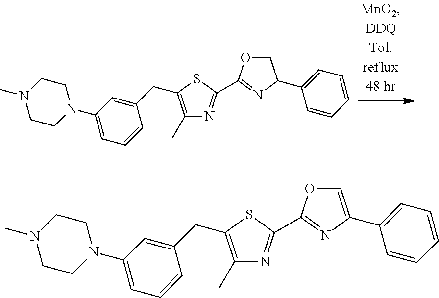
O1CC(C2=CC=CC=C2)N=C1C1=NC(C)=C(CC2=CC(N3CCN(C)CC3)=CC=C2)S1.O1C=C(C2=CC=CC=C2)N=C1C1=NC(C)=C(CC2=CC(N3CCN(C)CC3)=CC=C2)S1
